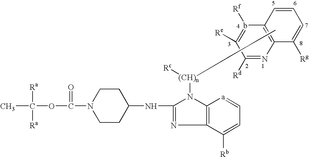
CC([Ra])([Ra])OC(=O)N1CCC(NC2=NC3=C([a]=CC=C3[Rb])N2[(CH)n](CCCC)[Rc])CC1.C1([Rg])=CC=CC2=C1N=C([Rd])C([Re])=b2[Rf]
